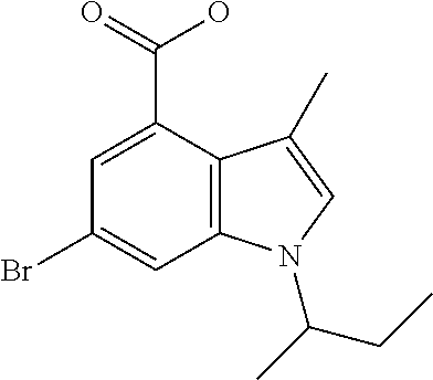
C1=C(C(=O)O)C2=C(C=C1Br)N(C(C)CC)C=C2C
